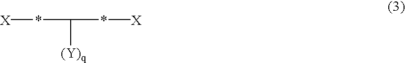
[X]*C(*[X])[(Y)q]
